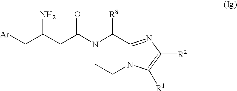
[Ar]CC(CC(N1CCN2C(=NC([R2])=C2[R1])C1[R8])=O)N
